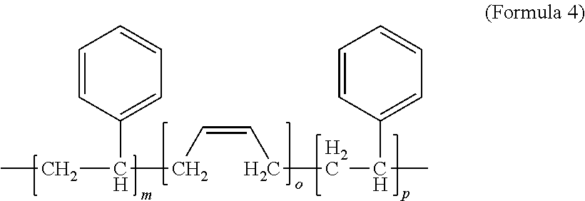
C1=CC(C(CC)CC=CCCC(C2=CC=CC=C2)C)=CC=C1
